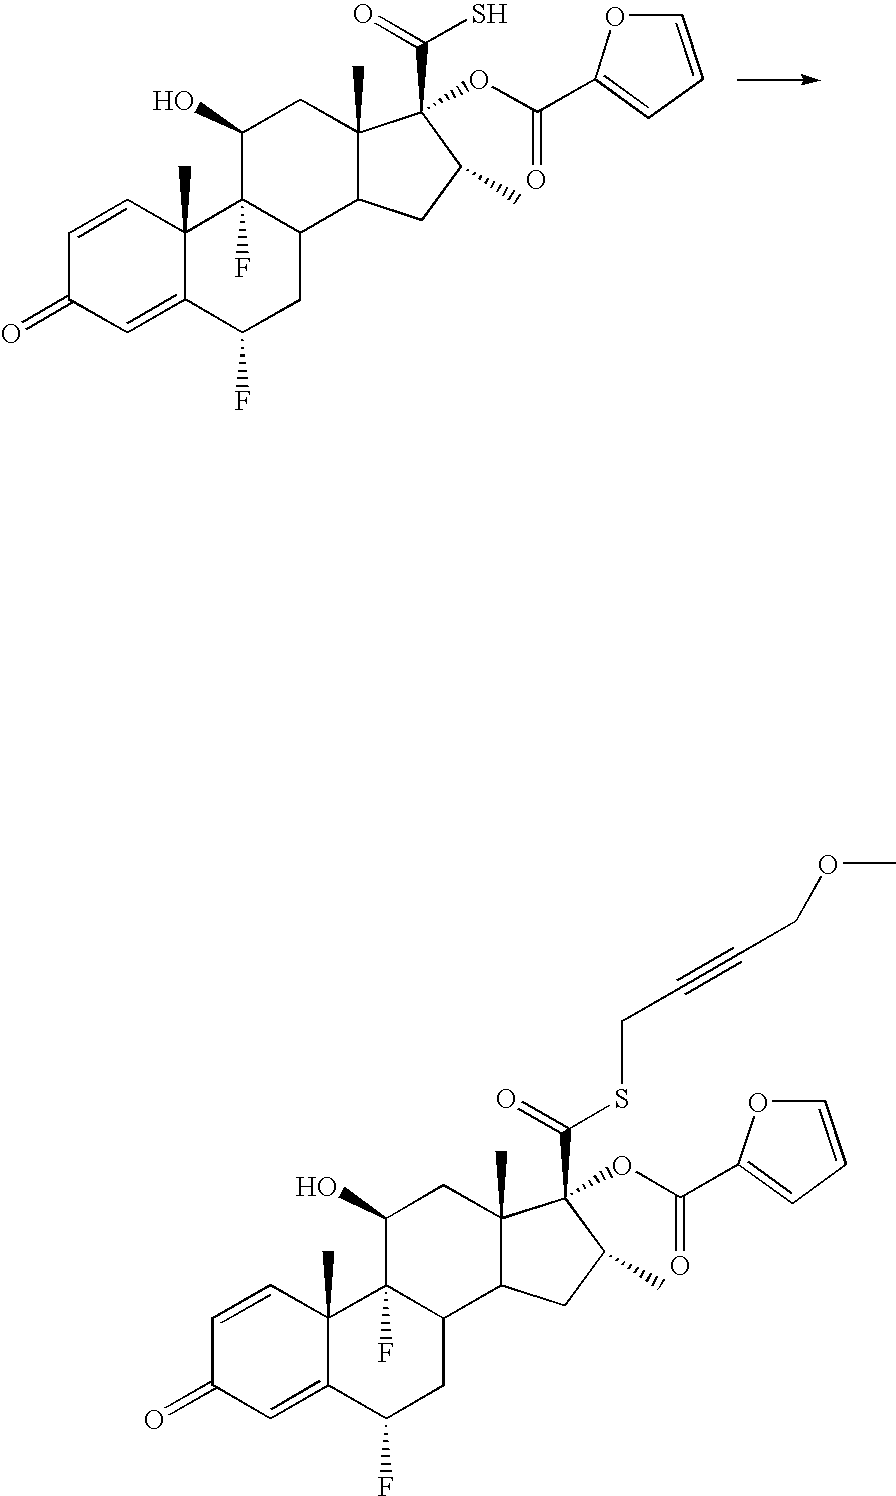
C1=CC2(C)C(=CC1=O)C(F)CC1C2(F)C(O)CC2(C)C1CC(C)C2(C(=O)S)OC(=O)C1=CC=CO1.C1=CC2(C)C(=CC1=O)C(F)CC1C2(F)C(O)CC2(C)C1CC(C)C2(C(=O)SCC#CCOC)OC(=O)C1=CC=CO1
